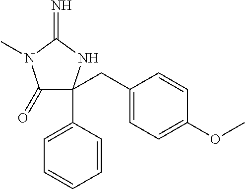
C1(=O)C(C2=CC=CC=C2)(CC2=CC=C(OC)C=C2)NC(=N)N1C
